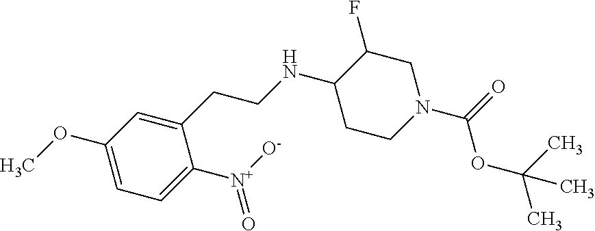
C1(CCNC2CCN(C(=O)OC(C)(C)C)CC2F)=CC(OC)=CC=C1[N+](=O)[O-]
